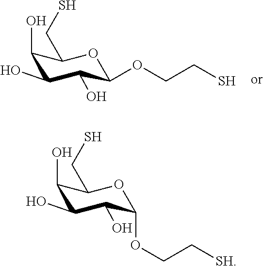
C1(O)C(O)C(O)C(OCCS)OC1CS.C1(O)C(O)C(O)C(OCC[SH])OC1CS
